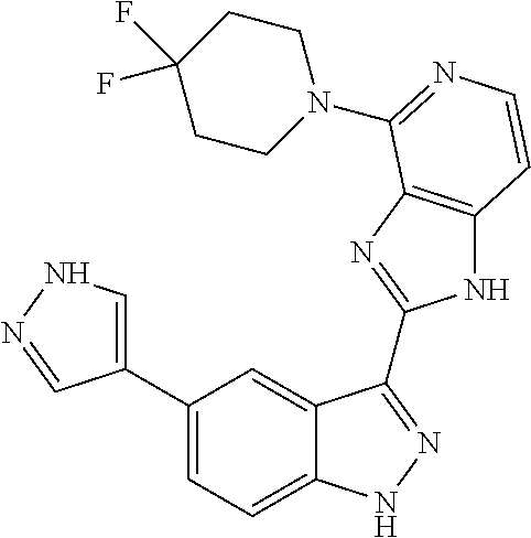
C1(C2=CC=C3C(=C2)C(C2=NC4=C(N2)C=CN=C4N2CCC(F)(F)CC2)=NN3)=CNN=C1
